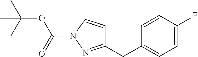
C1(CC2=CC=C(F)C=C2)=NN(C(=O)OC(C)(C)C)C=C1
